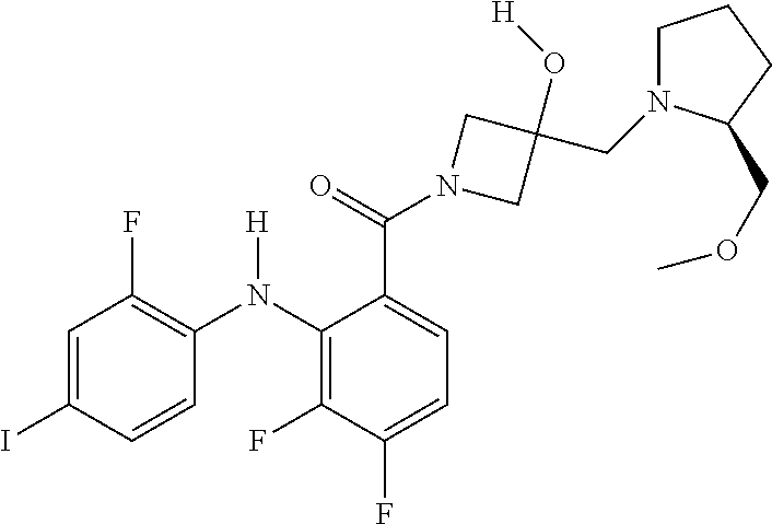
C1=C(I)C=CC(N(C2=C(F)C(F)=CC=C2C(=O)N2CC(O[H])(CN3CCCC3COC)C2)[H])=C1F
